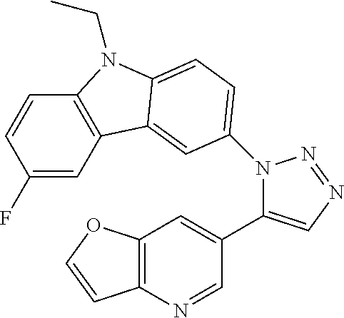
C1(F)=CC2=C(C=C1)N(CC)C1=CC=C(N3C(C4=CC5=C(N=C4)C=CO5)=CN=N3)C=C21
